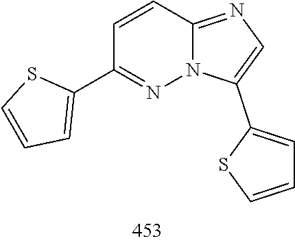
C1=CC2=NC=C(C3=CC=CS3)N2N=C1C1=CC=CS1
